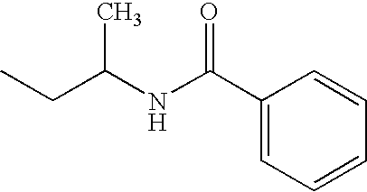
C1(C(NC(CC)C)=O)=CC=CC=C1
